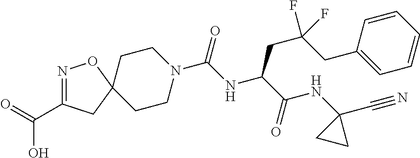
N1=C(C(=O)O)CC2(O1)CCN(C(NC(C(NC1(C#N)CC1)=O)CC(CC1=CC=CC=C1)(F)F)=O)CC2
